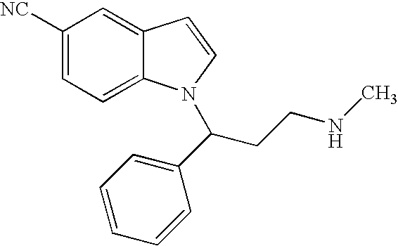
C1([NC])=CC=C2C(=C1)C=CN2C(CCNC)C1=CC=CC=C1
